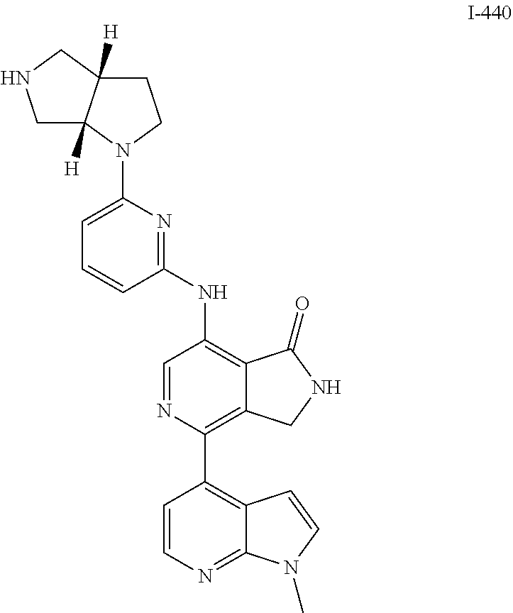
C1=CN=C2C(=C1C1=C3C(=C(NC4=NC(N5CCC6([H])C5([H])CNC6)=CC=C4)C=N1)C(=O)NC3)C=CN2C
